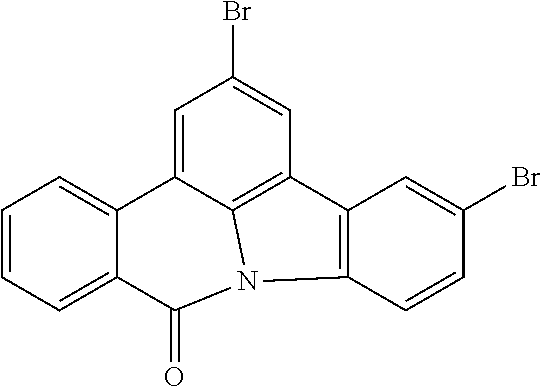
C1=CC=C2C(=C1)C1=CC(Br)=CC3=C1N(C2=O)C1=C3C=C(Br)C=C1
